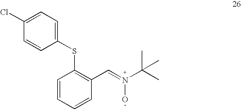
C1=CC=CC(C=N(C(C)(C)C)O)=C1SC1=CC=C(Cl)C=C1
